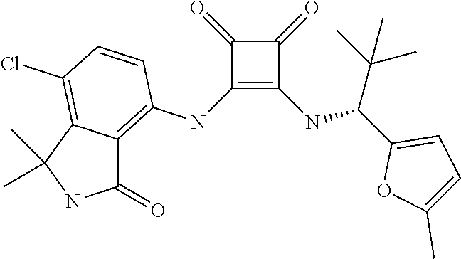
C1(NC2=C3C(=C(Cl)C=C2)C(C)(C)NC3=O)=C(NC(C2=CC=C(C)O2)C(C)(C)C)C(=O)C1=O
